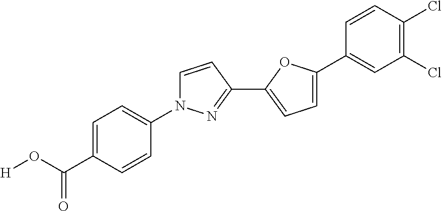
C1=C(C(O[H])=O)C=CC(N2C=CC(C3=CC=C(C4=CC(Cl)=C(Cl)C=C4)O3)=N2)=C1
